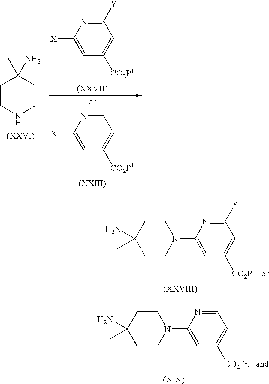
C1CC(N)(C)CCN1C1=CC([CO2P1])=CC([Y])=N1.C1CC(N)(C)CCN1C1=CC([CO2P1])=CC=N1.[X]C1=CC([CO2P1])=CC=N1.[X]C1=CC([CO2P1])=CC([Y])=N1.C1CNCCC1(C)N
